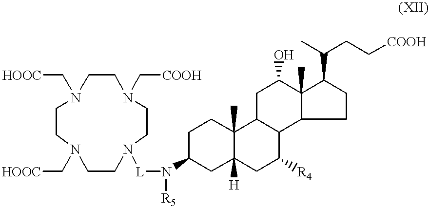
C1C(N([R5])[L]N2CCN(C[COOH])CCN(C[HOOC])CCN(C[HOOC])CC2)CC2([H])C(C)(C1)C1C(C([R4])C2)C2C(C)(C(O)C1)C(C(CC[COOH])C)CC2
